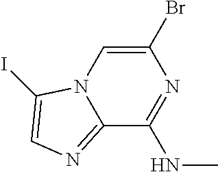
C12=NC=C(I)N1C=C(Br)N=C2NC
